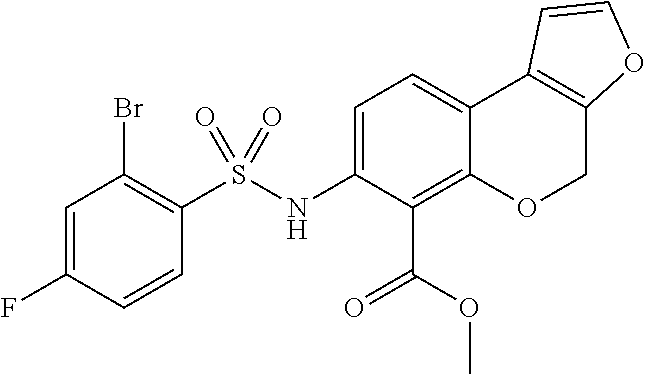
C1=C(F)C=CC(S(NC2=CC=C3C(=C2C(=O)OC)OCC2=C3C=CO2)(=O)=O)=C1Br
